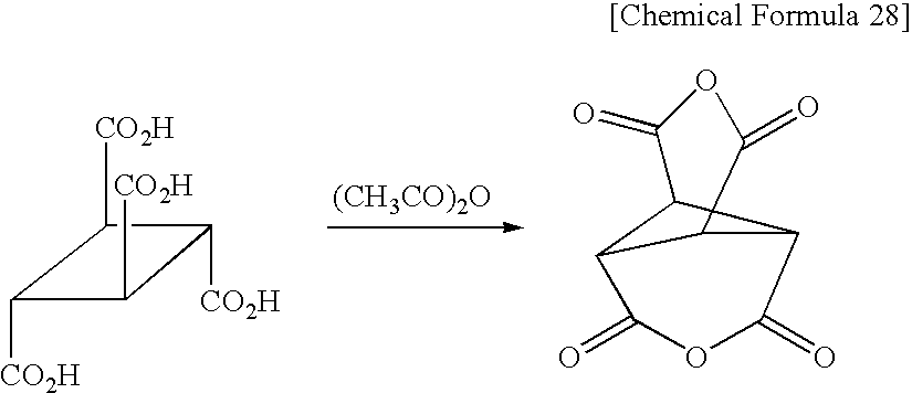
C1([CO2H])C([CO2H])C([CO2H])C1[CO2H].O=C1OC(=O)C2C3C1C2C(=O)OC3=O.[(CH3CO)2O]
